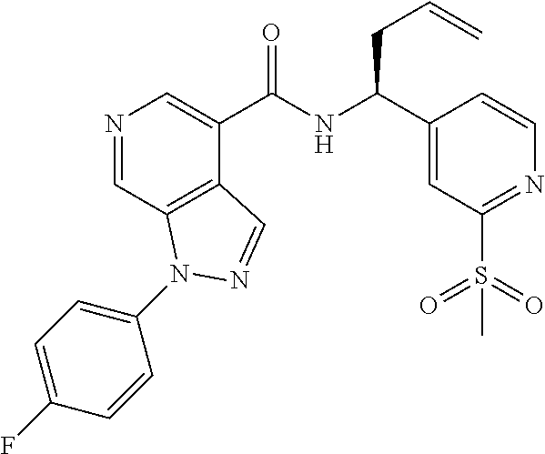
N1=CC2=C(C(C(NC(C3=CC(S(=O)(=O)C)=NC=C3)CC=C)=O)=C1)C=NN2C1=CC=C(F)C=C1
